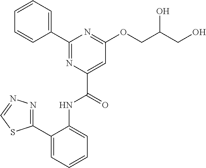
C1(C2=CC=CC=C2NC(C2=CC(OCC(CO)O)=NC(C3=CC=CC=C3)=N2)=O)=NN=CS1
